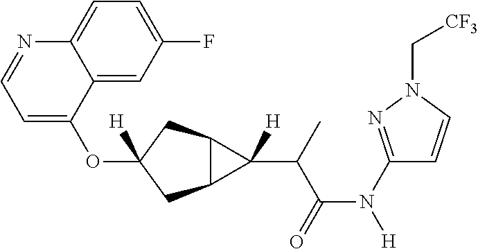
O(C1([H])CC2C(C1)C2(C(C(N([H])C1=NN(C[CF3])C=C1)=O)C)[H])C1=CC=NC2=CC=C(F)C=C12
